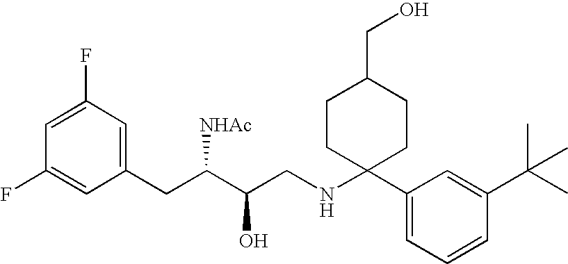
C1=C(F)C=C(CC(C(CNC2(C3=CC=CC(C(C)(C)C)=C3)CCC(CO)CC2)O)[NHAc])C=C1F
